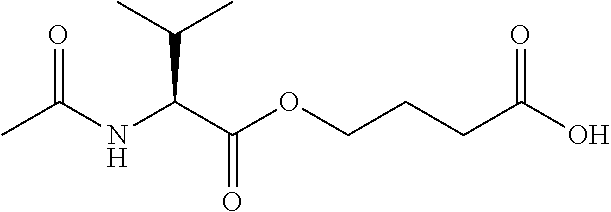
C(NC(C(OCCCC(O)=O)=O)C(C)C)(C)=O
